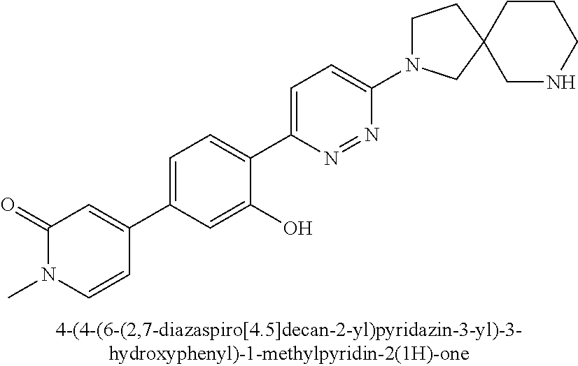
C1(C2=CC(=O)N(C)C=C2)=CC=C(C2=CC=C(N3CCC4(C3)CNCCC4)N=N2)C(O)=C1
